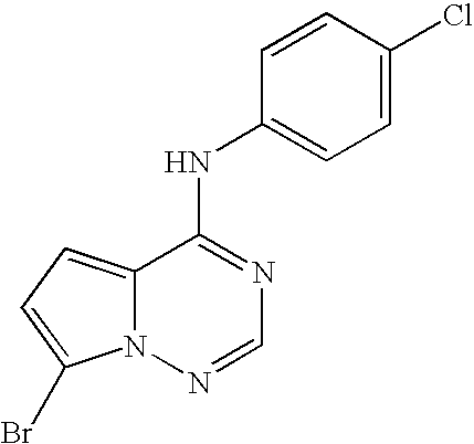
C12=CC=C(Br)N1N=CN=C2NC1=CC=C(Cl)C=C1
